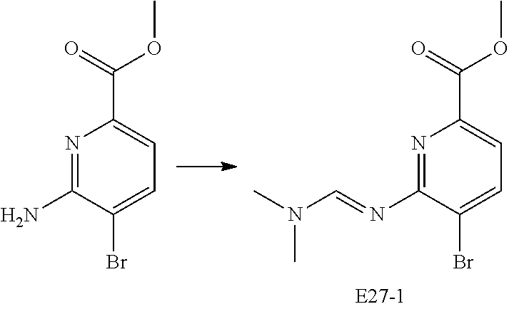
N1=C(N=CN(C)C)C(Br)=CC=C1C(OC)=O.N1=C(N)C(Br)=CC=C1C(OC)=O
